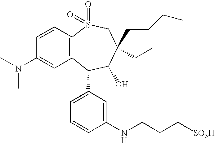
C1(N(C)C)=CC2=C(C=C1)S(=O)(=O)CC(CCCC)(CC)C(O)C2C1=CC=CC(NCCC[SO3H])=C1
